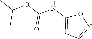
O(C(NC1=CC=NO1)=O)C(C)C
